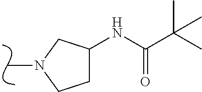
CN1CCC(NC(C(C)(C)C)=O)C1
